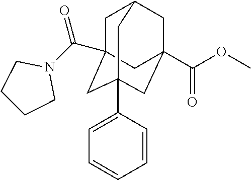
C1C2(C(N3CCCC3)=O)CC3(C4=CC=CC=C4)CC(C(OC)=O)(CC1C3)C2
